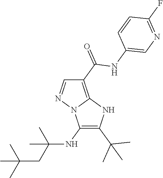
C1(NC(CC(C)(C)C)(C)C)=C(C(C)(C)C)NC2=C(C(=O)NC3=CN=C(F)C=C3)C=NN12
